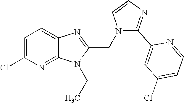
C1=C(Cl)N=C2C(=C1)N=C(CN1C(C3=CC(Cl)=CC=N3)=NC=C1)N2CC
